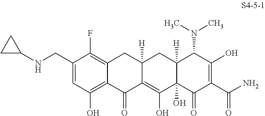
C1(CNC2CC2)=CC(O)=C2C(=C1F)CC1([H])C(=C(O)C3(O)C([H])(C1)C(N(C)C)C(O)=C(C(N)=O)C3=O)C2=O
